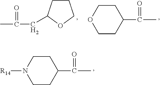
C1CC(CC(C)=O)OC1.C1COCCC1C(C)=O.C1CN([R14])CCC1C(C)=O
